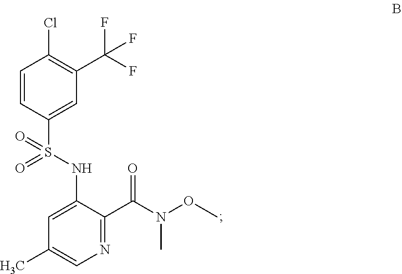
N1=C(C(N(OC)C)=O)C(NS(C2=CC(C(F)(F)F)=C(Cl)C=C2)(=O)=O)=CC(C)=C1
